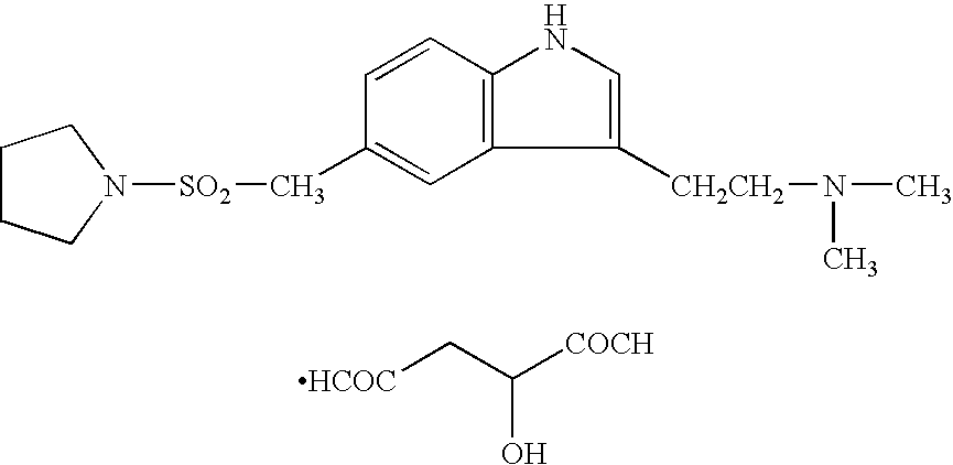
C1CCN([SO2]CC2=CC3=C(C=C2)NC=C3[CH2CH2]N(C)C)C1.[HCOC]CC(O)[COCH]
